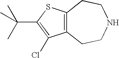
C12=C(SC(C(C)(C)C)=C1Cl)CCNCC2
